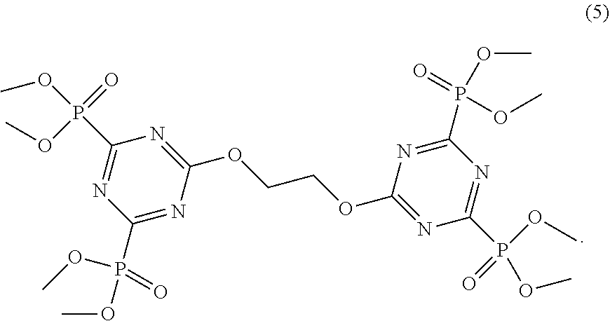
C1(P(OC)(OC)=O)=NC(OCCOC2=NC(P(=O)(OC)OC)=NC(P(OC)(=O)OC)=N2)=NC(P(=O)(OC)OC)=N1
